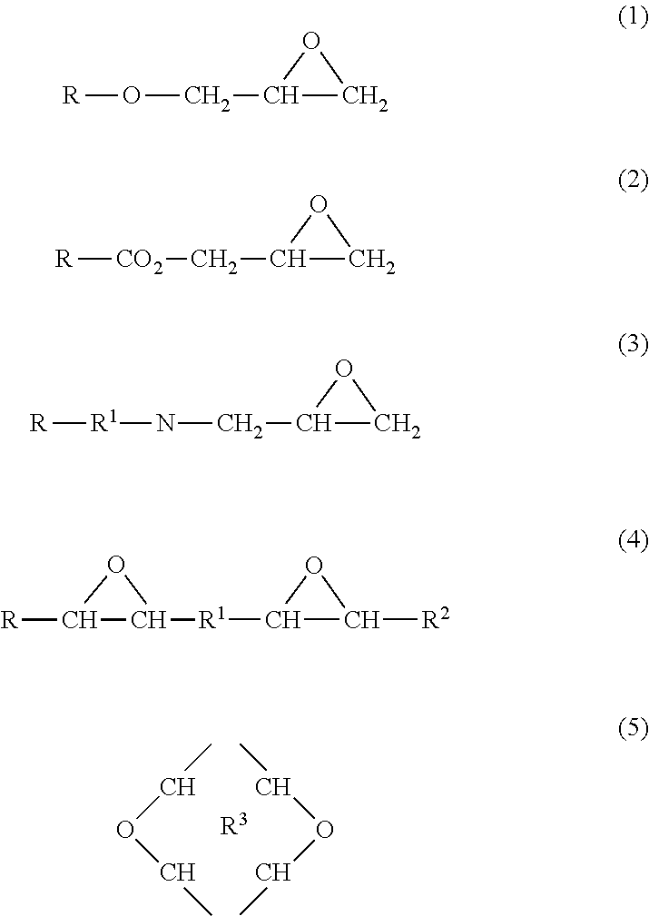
O(CC)CC.O(CC)CC.[R3].O(CC1CO1)[R].[CO2](CC1CO1)[R].C(C1CO1)N[R1][R].C1([R1]C2C([R])O2)C([R2])O1
